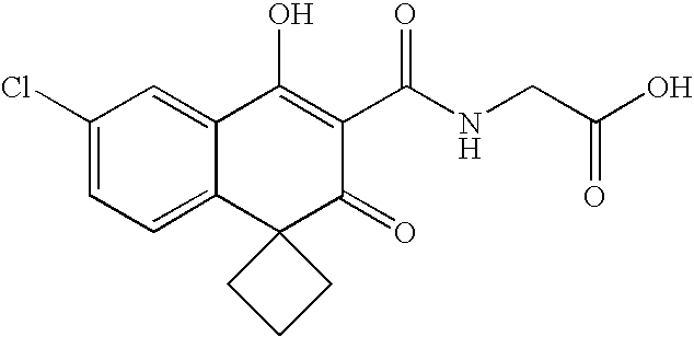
C12=CC=C(Cl)C=C1C(O)=C(C(NCC(O)=O)=O)C(=O)C21CCC1
